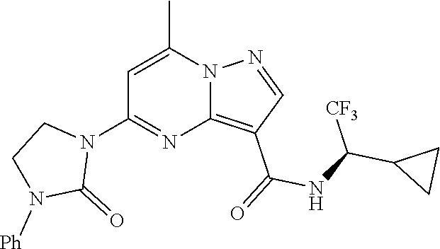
C12=C(C(=O)NC(C3CC3)[CF3])C=NN1C(C)=CC(N1CCN([Ph])C1=O)=N2
